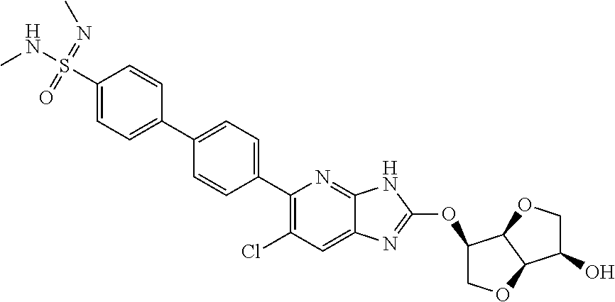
C1=CC(C2=CC=C(C3=C(Cl)C=C4C(=N3)NC(OC3COC5C3OCC5O)=N4)C=C2)=CC=C1S(NC)(=NC)=O
